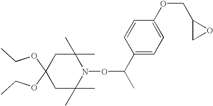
C1C(C)(C)N(OC(C)C2=CC=C(OCC3CO3)C=C2)C(C)(C)CC1(OCC)OCC
